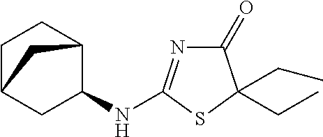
C1(=O)N=C(NC2C3CCC(C2)C3)SC1(CC)CC
